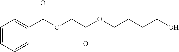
C1=CC=CC(C(OCC(OCCCCO)=O)=O)=C1
